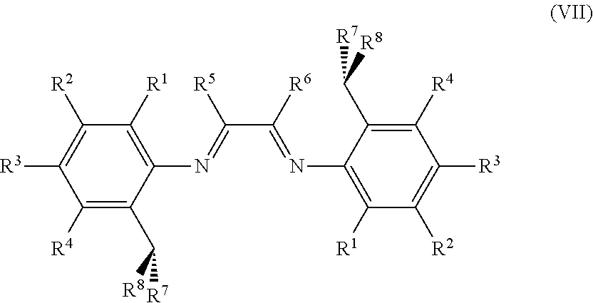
C1([R4])=C(C([R8])[R7])C(N=C(C([R6])=NC2=C([R1])C([R2])=C([R3])C([R4])=C2C([R7])[R8])[R5])=C([R1])C([R2])=C1[R3]
